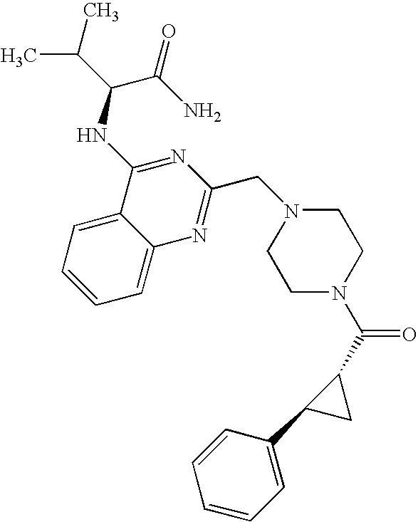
C1=C2C(=CC=C1)N=C(CN1CCN(C(=O)C3C(C4=CC=CC=C4)C3)CC1)N=C2NC(C(N)=O)C(C)C
